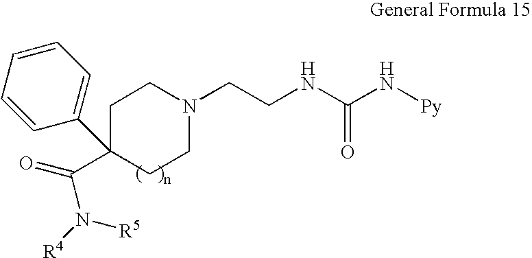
C1CN(CCNC(N[Py])=O)CCC1(C(N([R5])[R4])=O)C1=CC=CC=C1
